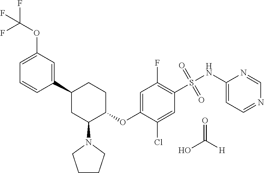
C1(C2CC(N3CCCC3)C(OC3=CC(F)=C(S(NC4=CC=NC=N4)(=O)=O)C=C3Cl)CC2)=CC(OC(F)(F)F)=CC=C1.O=C([H])O
